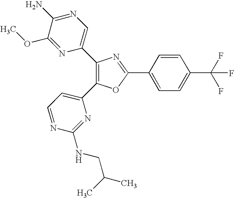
C1(C2=CN=C(N)C(OC)=N2)=C(C2=CC=NC(NCC(C)C)=N2)OC(C2=CC=C(C(F)(F)F)C=C2)=N1
